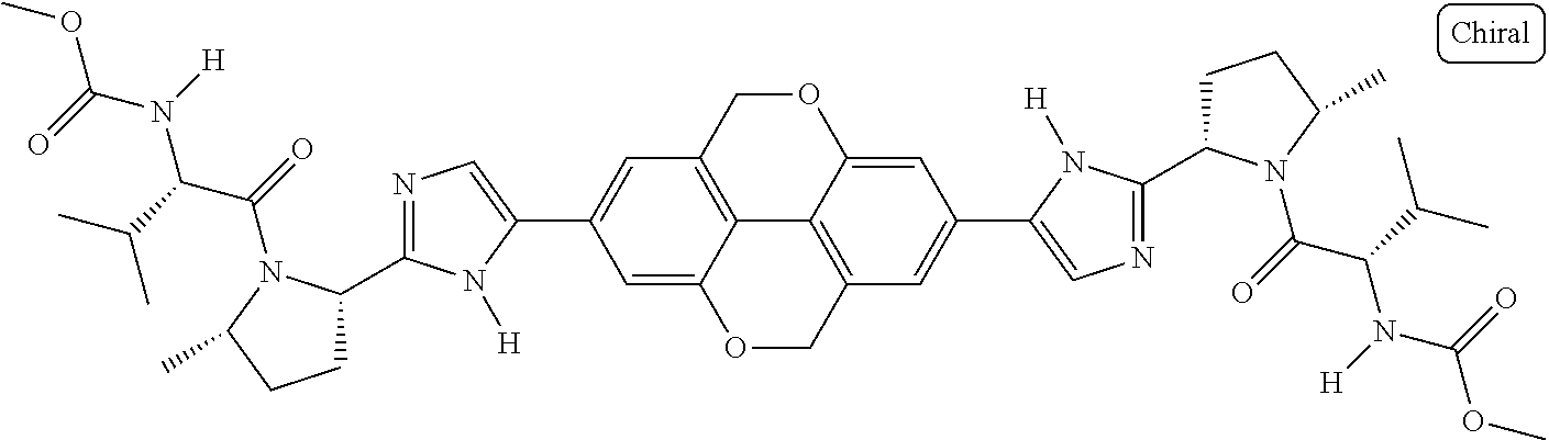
C12=C3COC4=CC(C5=CN=C(C6CCC(C)N6C(=O)C(C(C)C)N([H])C(=O)OC)N5[H])=CC(=C14)COC2=CC(C1=CN=C(C2CCC(C)N2C(=O)C(C(C)C)N([H])C(=O)OC)N1[H])=C3
